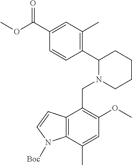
C1=CC(C2N(CC3=C(OC)C=C(C)C4=C3C=CN4[Boc])CCCC2)=C(C)C=C1C(OC)=O
